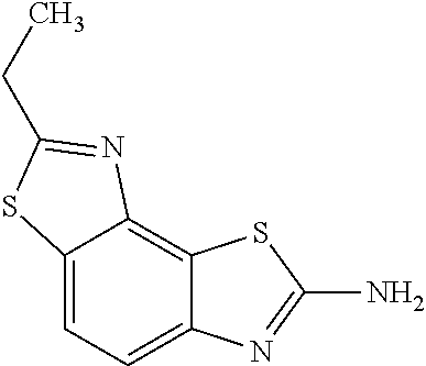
C12=CC=C3C(=C1N=C(CC)S2)SC(N)=N3
